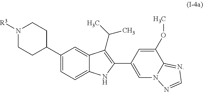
N1([R3])CCC(C2=CC=C3C(=C2)C(C(C)C)=C(C2=CN4C(=NC=N4)C(OC)=C2)N3)CC1
